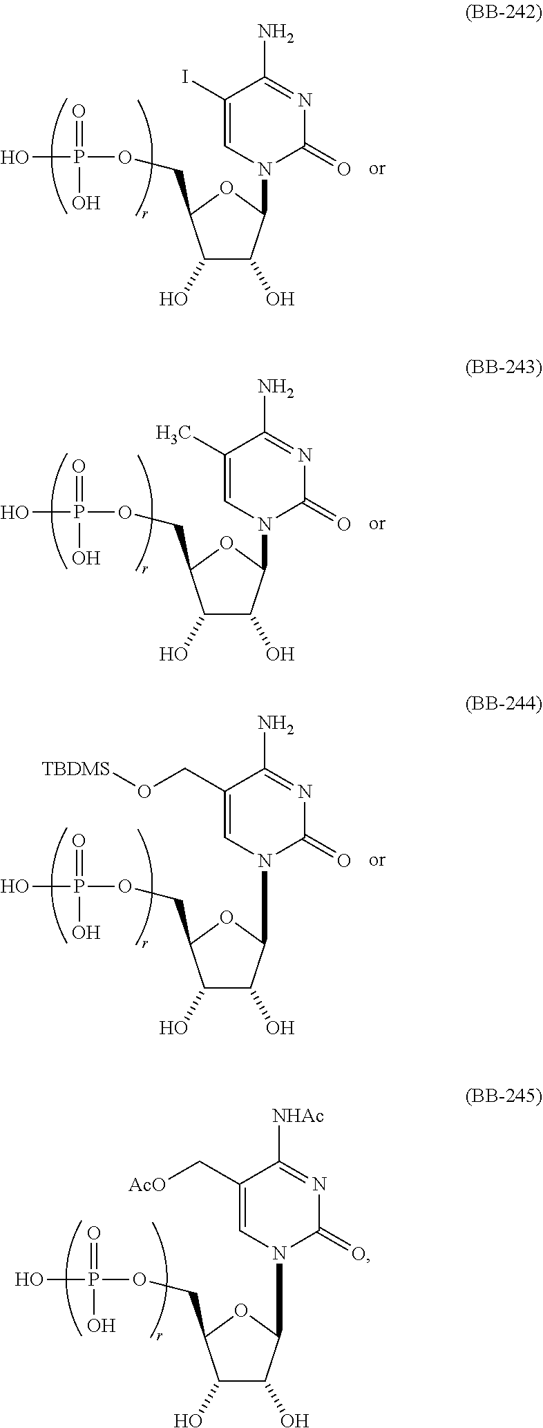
C1(O)C(O)C(N2C=C(C[AcO])C([NHAc])=NC2=O)OC1COP(O)(=O)O.C1(O)C(O)C(N2C=C(I)C(N)=NC2=O)OC1COP(O)(=O)O.C1(O)C(O)C(N2C=C(C)C(N)=NC2=O)OC1COP(O)(=O)O.C1(O)C(O)C(N2C=C(CO[TBDMS])C(N)=NC2=O)OC1COP(O)(=O)O
